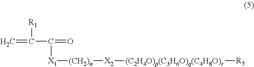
C=C(C(=O)[X1][(CH2)n][X2][(C2H4O)p(C3H6O)q(C4H8O)r][R5])[R1]
